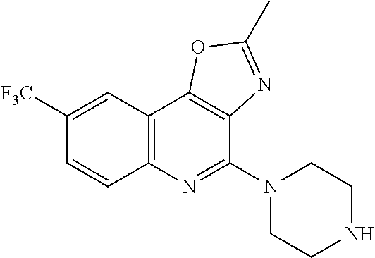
C1([F3C])=CC2=C(C=C1)N=C(N1CCNCC1)C1=C2OC(C)=N1
